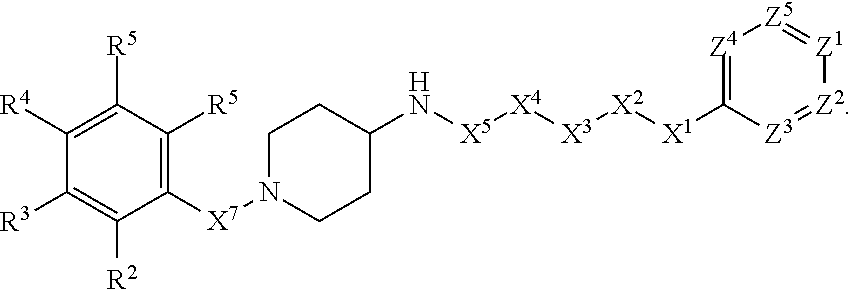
C1([X7]N2CCC(N[X5][X4][X3][X2][X1]C3=[Z4][Z5]=[Z1][Z2]=[Z3]3)CC2)=C([R5])C([R5])=C([R4])C([R3])=C1[R2]
